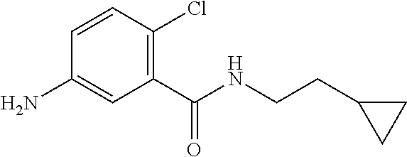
C1(N)=CC(C(NCCC2CC2)=O)=C(Cl)C=C1
